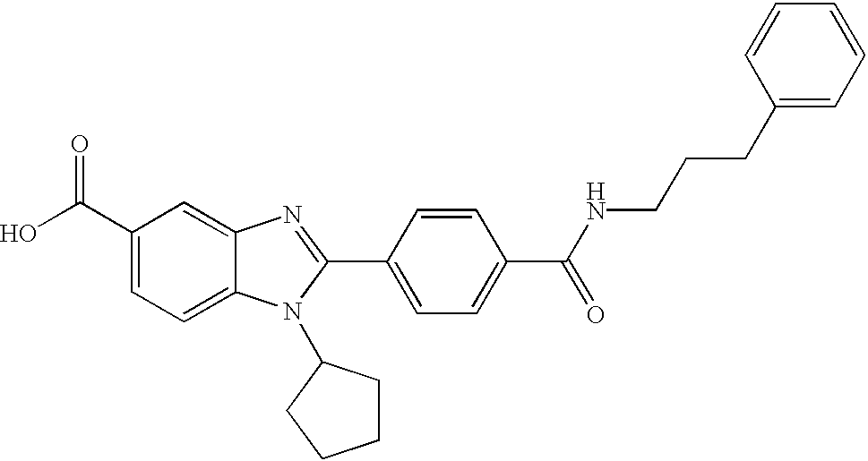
C1(C(O)=O)=CC=C2C(=C1)N=C(C1=CC=C(C(NCCCC3=CC=CC=C3)=O)C=C1)N2C1CCCC1
